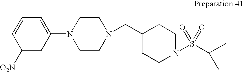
C1([O2N])=CC(N2CCN(CC3CCN(S(C(C)C)(=O)=O)CC3)CC2)=CC=C1
